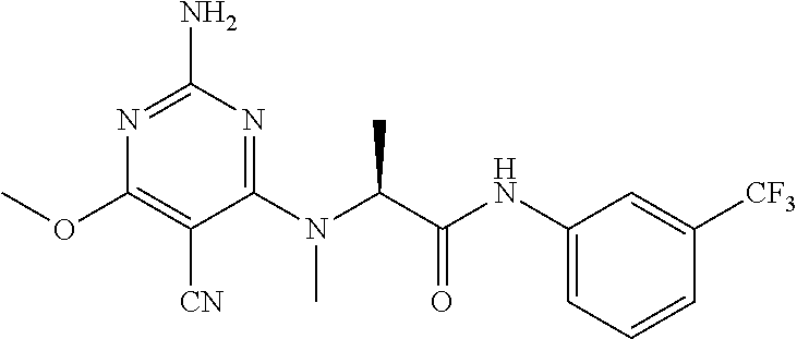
N1=C(N)N=C(N(C(C(NC2=CC=CC([CF3])=C2)=O)C)C)C([CN])=C1OC
